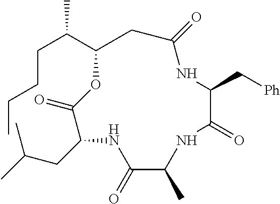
CC(C1OC(=O)C(CC(C)C)NC(=O)C(C)NC(=O)C(C[Ph])NC(=O)C1)CCCC
